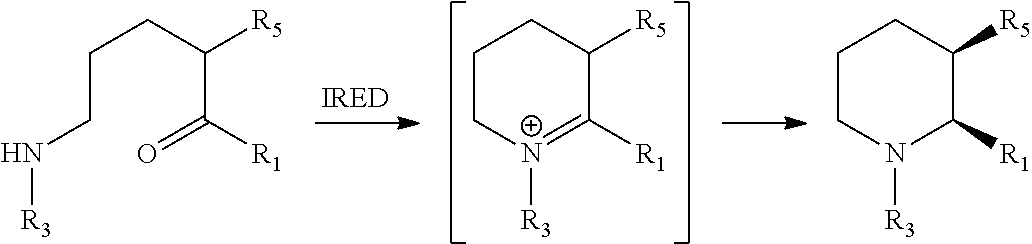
C1C[N+]([R3])=C([R1])C([R5])C1.C1CN([R3])C([R1])C([R5])C1.C(CN[R3])CC(C(=O)[R1])[R5]
